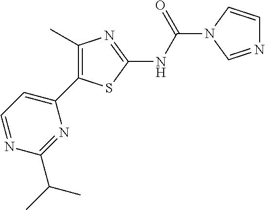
C1=NC(C(C)C)=NC(C2=C(C)N=C(NC(=O)N3C=CN=C3)S2)=C1
